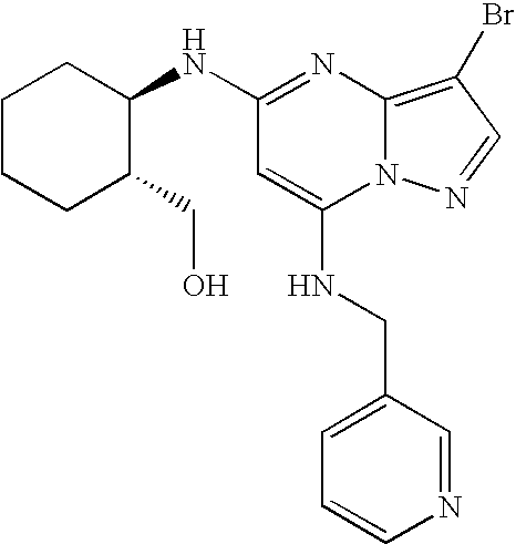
C1(NC2CCCCC2CO)=NC2=C(Br)C=NN2C(NCC2=CC=CN=C2)=C1
